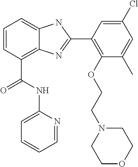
C1=CC(C(NC2=CC=CC=N2)=O)=C2C(=C1)NC(C1=C(OCCN3CCOCC3)C(C)=CC(Cl)=C1)=N2
